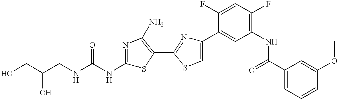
C(CNC(NC1=NC(N)=C(C2=NC(C3=CC(NC(C4=CC=CC(OC)=C4)=O)=C(F)C=C3F)=CS2)S1)=O)(CO)O
